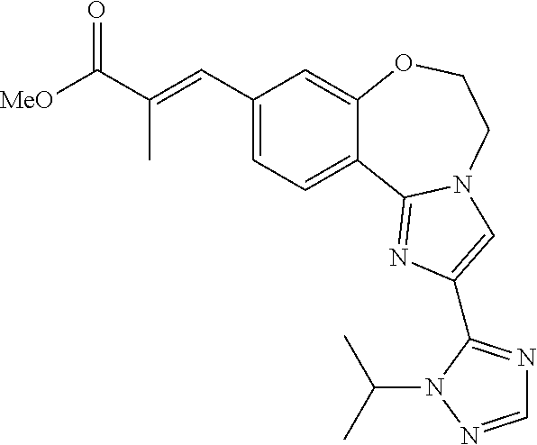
C12=CC=C(C=C(C([MeO])=O)C)C=C1OCCN1C2=NC(C2=NC=NN2C(C)C)=C1
